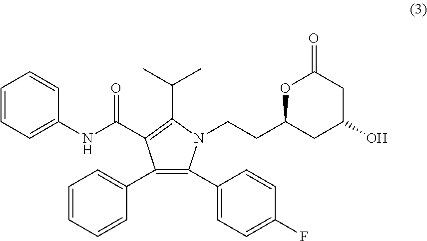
C1=CC=C(NC(=O)C2=C(C(C)C)N(CCC3CC(O)CC(=O)O3)C(C3=CC=C(F)C=C3)=C2C2=CC=CC=C2)C=C1
